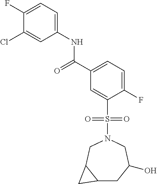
C(C1=CC=C(F)C(S(N2CC(O)CC3C(C2)C3)(=O)=O)=C1)(=O)NC1=CC=C(F)C(Cl)=C1
